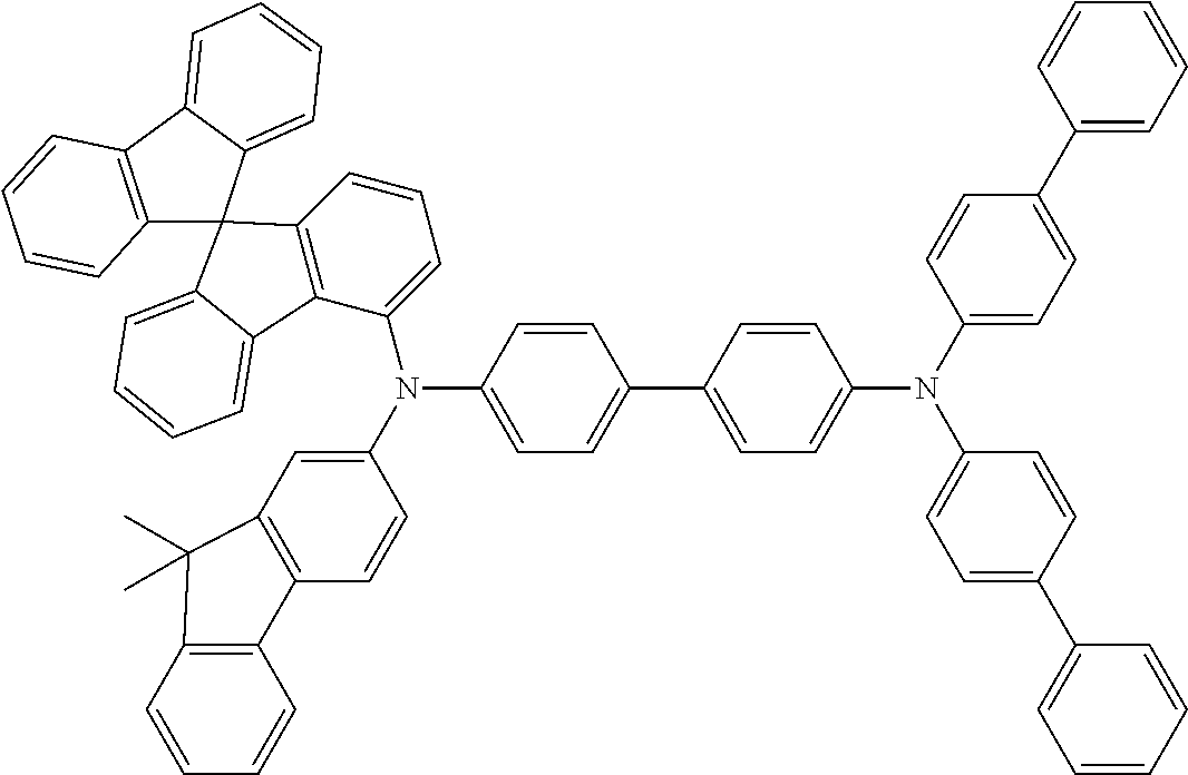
C12=C(C3=CC=CC=C3C13C1=C(C(N(C4=CC=C(C5=CC=C(N(C6=CC=C(C7=CC=CC=C7)C=C6)C6=CC=C(C7=CC=CC=C7)C=C6)C=C5)C=C4)C4=CC5=C(C=C4)C4=C(C=CC=C4)C5(C)C)=CC=C1)C1=CC=CC=C31)C=CC=C2
